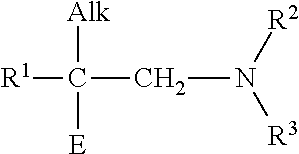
[R1]C([E])(CN([R2])[R3])[Alk]
